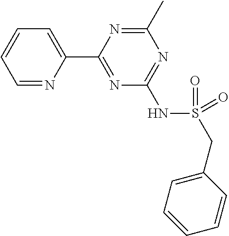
C1=NC(C2=NC(NS(=O)(CC3=CC=CC=C3)=O)=NC(C)=N2)=CC=C1
